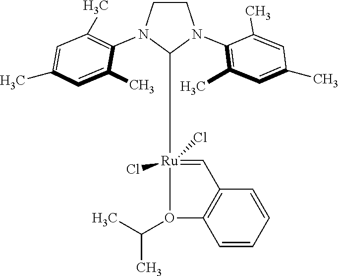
C12=C(C=CC=C1)O(C(C)C)[Ru](Cl)(Cl)(C1N(C3=C(C)C=C(C)C=C3C)CCN1C1=C(C)C=C(C)C=C1C)=C2
